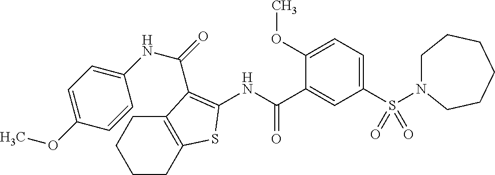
S(C1=CC=C(OC)C(C(NC2=C(C(=O)NC3=CC=C(OC)C=C3)C3=C(CCCC3)S2)=O)=C1)(=O)(=O)N1CCCCCC1
